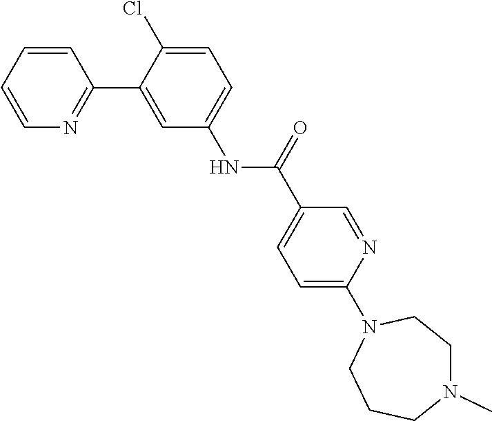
C1=CN=C(C2=CC(NC(C3=CC=C(N4CCN(C)CCC4)N=C3)=O)=CC=C2Cl)C=C1
